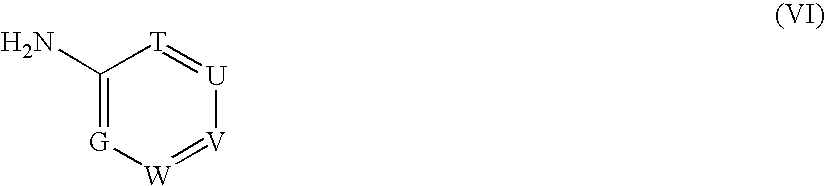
C1(N)=[G][W]=[V][U]=[T]1
